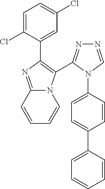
C1=C(Cl)C(C2=C(C3=NN=CN3C3=CC=C(C4=CC=CC=C4)C=C3)N3C(=N2)C=CC=C3)=CC(Cl)=C1
